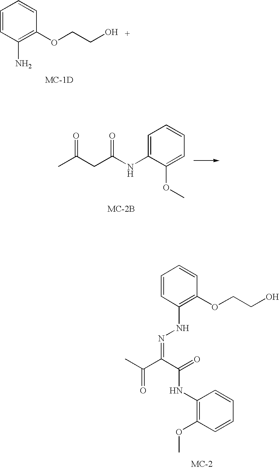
C1=CC(N)=C(OCCO)C=C1.C1=C(NC(CC(C)=O)=O)C(OC)=CC=C1.C1=CC(NN=C(C(NC2=C(OC)C=CC=C2)=O)C(=O)C)=C(OCCO)C=C1
